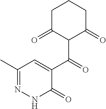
C1C(=O)C(C(C2=CC(C)=NNC2=O)=O)C(=O)CC1
